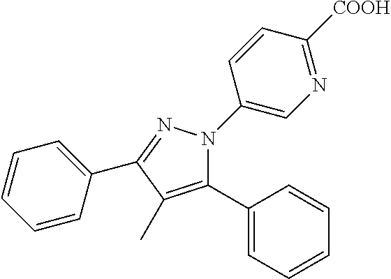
C1=CC=C(C2=NN(C3=CN=C([COOH])C=C3)C(C3=CC=CC=C3)=C2C)C=C1
